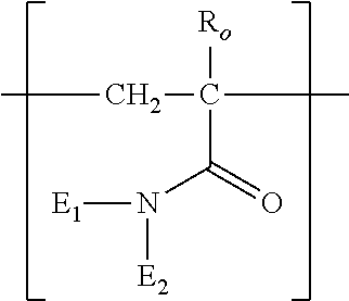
CCC(C)([Ro])C(=O)N([E1])[E2]
